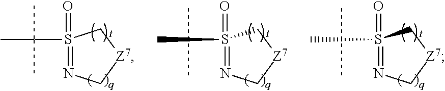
S1(=O)(C(C)(C)C)=NC[Z7]C1.S1(=O)(C)=NC[Z7]C1.S1(=O)(C)=NC[Z7]C1
